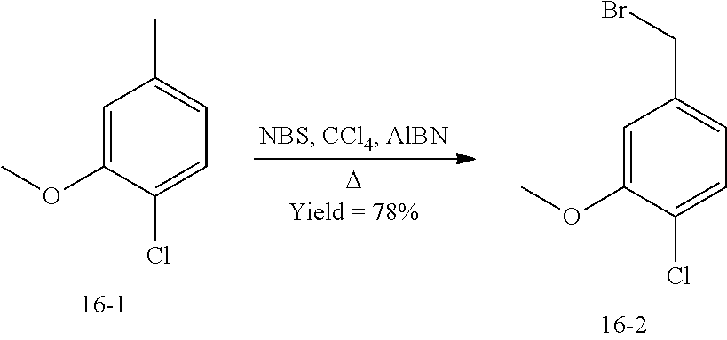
C1=C(OC)C(Cl)=CC=C1C.C1=C(OC)C(Cl)=CC=C1CBr
